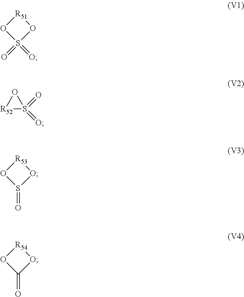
[R51]1OS(=O)(=O)O1.[R52]1S(=O)(=O)O1.[R53]1OS(=O)O1.[R54]1OC(=O)O1
